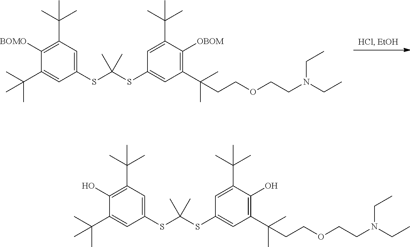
C1(C(C)(C)C)=CC(SC(SC2=CC(C(C)(C)CCOCCN(CC)CC)=C([OBOM])C(C(C)(C)C)=C2)(C)C)=CC(C(C)(C)C)=C1[BOMO].C1(C(C)(C)C)=CC(SC(SC2=CC(C(C)(C)CCOCCN(CC)CC)=C(O)C(C(C)(C)C)=C2)(C)C)=CC(C(C)(C)C)=C1O
